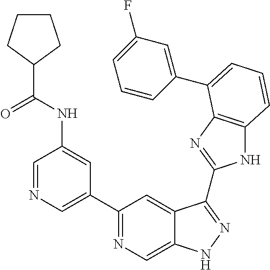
C1=NC=C(C2=NC=C3C(=C2)C(C2=NC4=C(N2)C=CC=C4C2=CC(F)=CC=C2)=NN3)C=C1NC(=O)C1CCCC1
